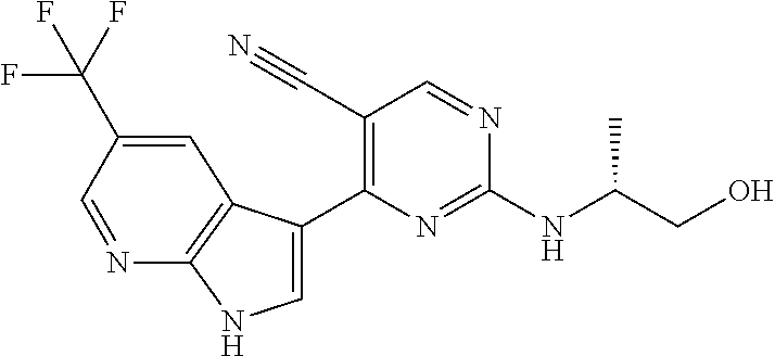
C1=C(C(F)(F)F)C=NC2=C1C(C1=C(C#N)C=NC(NC(CO)C)=N1)=CN2
